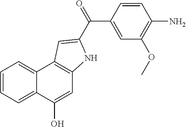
C1=C(O)C2=CC=CC=C2C2=C1NC(C(=O)C1=CC(OC)=C(N)C=C1)=C2
